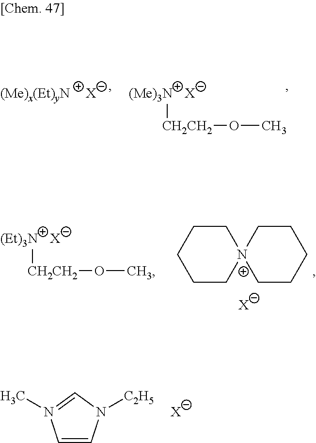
[(Me)3N][CH2CH2]OC.[X].[X].[(Et)3N][CH2CH2]OC.[X].C1CCCC[N+]12CCCCC2.[X].C1=CN([C2H5])C=N1C.[X]
